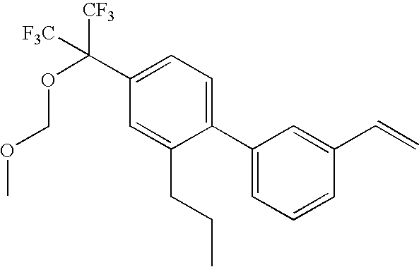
C1(C2=CC=C(C(OCOC)([CF3])[F3C])C=C2CCC)=CC=CC(C=C)=C1
